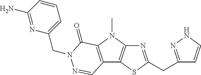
N1=C(CC2=NNC=C2)SC2=C1N(C)C1=C2C=NN(CC2=CC=CC(N)=N2)C1=O
